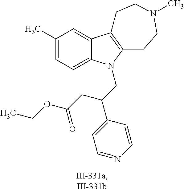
C1(C)=CC=C2C(=C1)C1=C(CCN(C)CC1)N2CC(C1=CC=NC=C1)CC(OCC)=O
